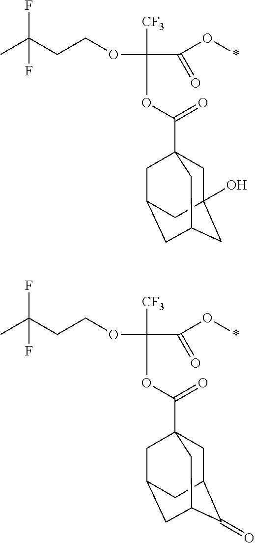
C(CCOC([CF3])(OC(=O)C12CC3(O)CC(CC(C1)C3)C2)C(O*)=O)(C)(F)F.C(CCOC([CF3])(OC(=O)C12CC3C(=O)C(CC(C1)C3)C2)C(O*)=O)(C)(F)F
